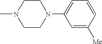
C1N(C)CCN(C2=CC=CC([Me])=C2)C1
